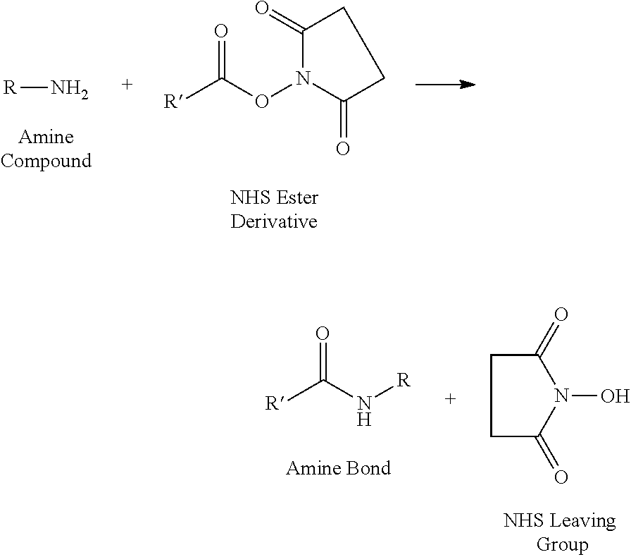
[R]N.[R]C(ON1C(=O)CCC1=O)=O.[R]C(N[R])=O.C1C(=O)N(O)C(=O)C1
